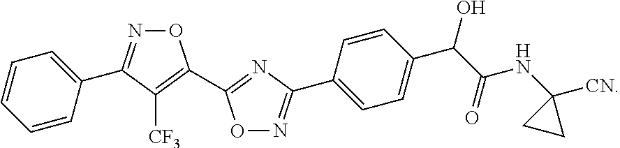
O1N=C(C2=CC=C(C(O)C(NC3([CN])CC3)=O)C=C2)N=C1C1=C([CF3])C(C2=CC=CC=C2)=NO1
